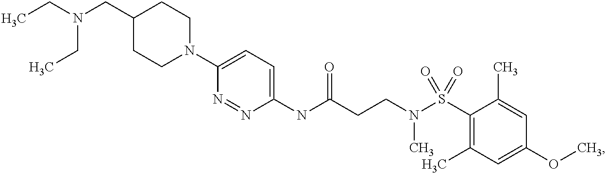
C1(NC(CCN(S(C2=C(C)C=C(OC)C=C2C)(=O)=O)C)=O)=CC=C(N2CCC(CN(CC)CC)CC2)N=N1
